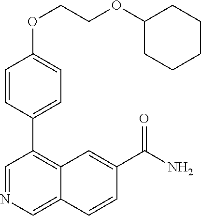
O(C1=CC=C(C2=C3C(=CN=C2)C=CC(C(N)=O)=C3)C=C1)CCOC1CCCCC1
